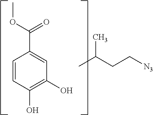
C1=C(C(=O)OC)C=CC(O)=C1O.CC(CC[N3])C
